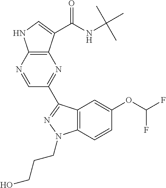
C12=C(N=CC(C3=NN(CCCO)C4=C3C=C(OC(F)F)C=C4)=N1)NC=C2C(NC(C)(C)C)=O
